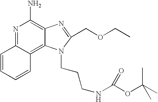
N1=C2C(=C3C(=C1N)N=C(COCC)N3CCCNC(OC(C)(C)C)=O)C=CC=C2
